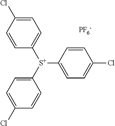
C1=C(Cl)C=CC([S+](C2=CC=C(Cl)C=C2)C2=CC=C(Cl)C=C2)=C1.[PF6-]
